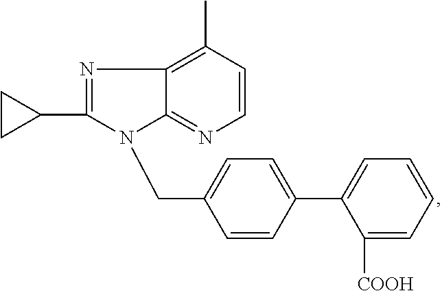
C1=CC(C)=C2C(=N1)N(CC1=CC=C(C3=CC=CC=C3[COOH])C=C1)C(C1CC1)=N2
